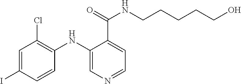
C1=C(I)C=CC(NC2=CN=CC=C2C(NCCCCCO)=O)=C1Cl
